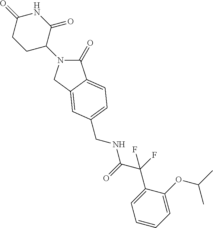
C1(=O)N(C2C(=O)NC(=O)CC2)CC2=CC(CNC(C(F)(C3=CC=CC=C3OC(C)C)F)=O)=CC=C12
